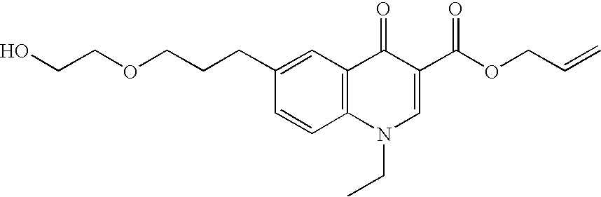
C1(CCCOCCO)=CC2=C(C=C1)N(CC)C=C(C(=O)OCC=C)C2=O
